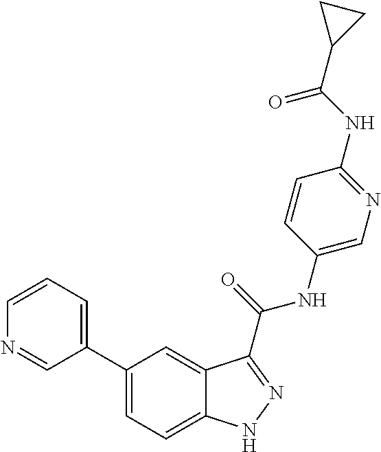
C1=CN=CC(C2=CC=C3C(=C2)C(C(NC2=CN=C(NC(C4CC4)=O)C=C2)=O)=NN3)=C1
